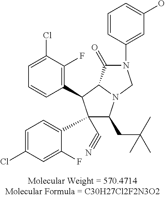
C1=C(Cl)C(F)=C(C2C(C3=CC=C(Cl)C=C3F)(C#N)C(CC(C)(C)C)N3C2C(=O)N(C2=CC(O)=CC=C2)C3)C=C1
